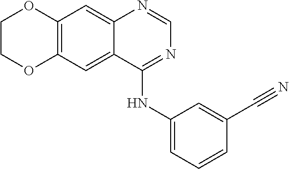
C12=C(C=C3C(=C1)N=CN=C3NC1=CC=CC(C#N)=C1)OCCO2
